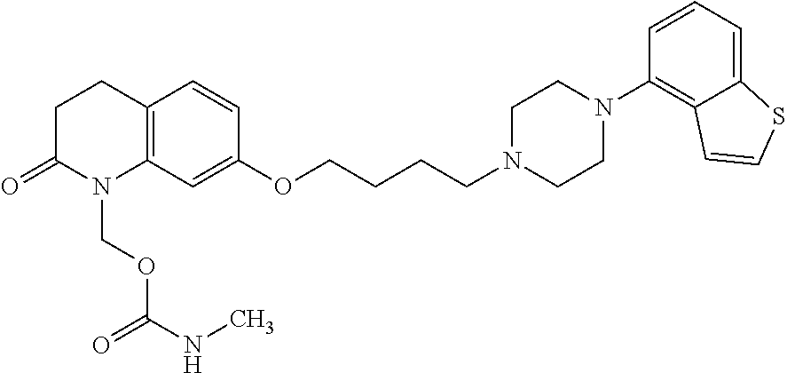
C12=C(C=C(OCCCCN3CCN(C4=C5C(=CC=C4)SC=C5)CC3)C=C1)N(COC(NC)=O)C(=O)CC2
